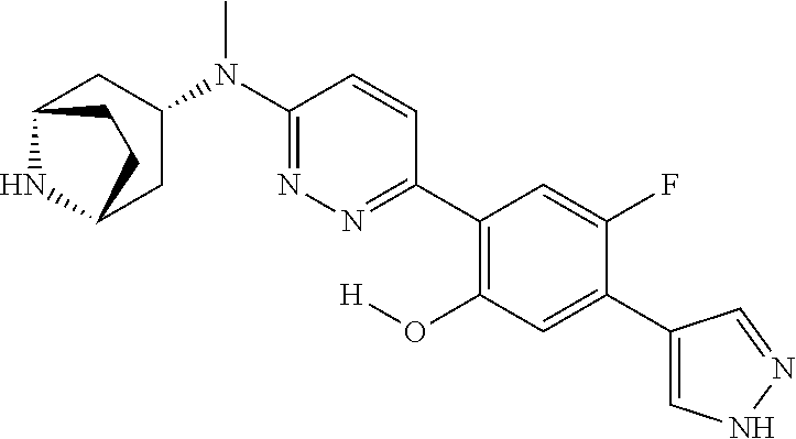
C12NC(CC(N(C3=NN=C(C4=C(O[H])C=C(C5=CNN=C5)C(F)=C4)C=C3)C)C1)CC2
